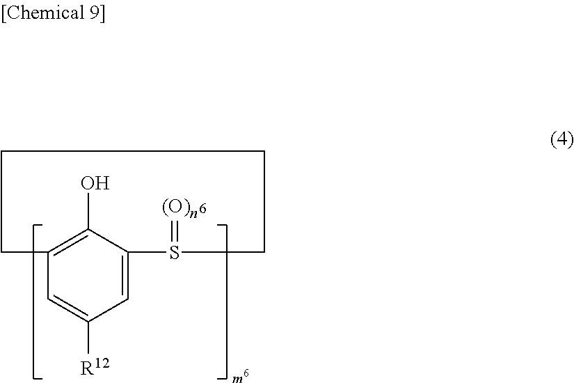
C1=C2C(O)=C(C=C1[R12])CCCCS2=[(O)n]
